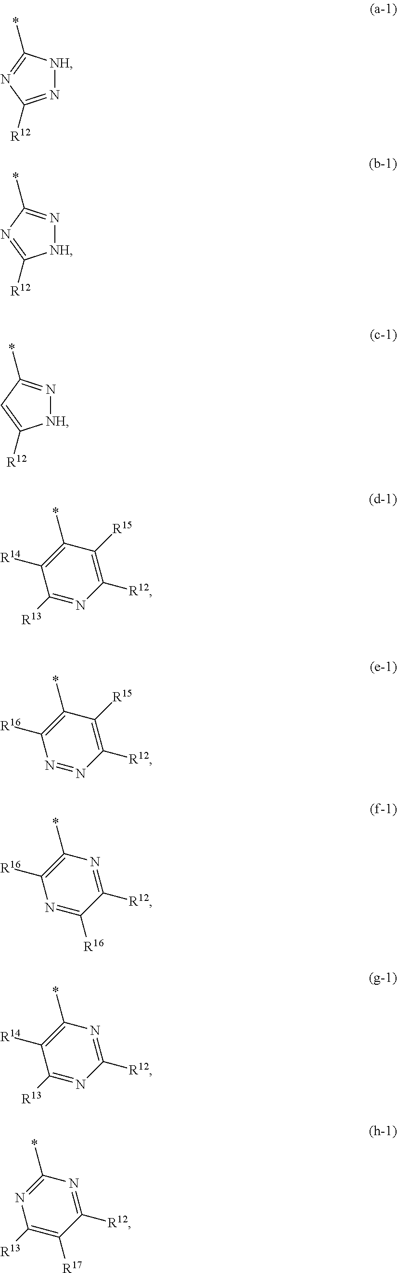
[NH]1N=C(*)N=C1[R12].[NH]1N=C(*)C=C1[R12].N1=C([R12])N=C(*)[NH]1.C1([R13])=NC([R12])=C([R15])C(*)=C1[R14].N1=NC([R12])=C([R15])C(*)=C1[R16].N1=C([R16])C([R12])=NC(*)=C1[R16].C1([R13])=NC([R12])=NC(*)=C1[R14].C1([R13])=C([R17])C([R12])=NC(*)=N1
